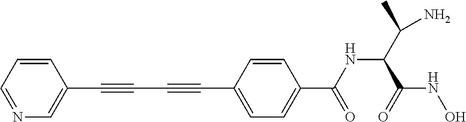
C1=CC=NC=C1C#CC#CC1=CC=C(C(NC(C(N)C)C(NO)=O)=O)C=C1
